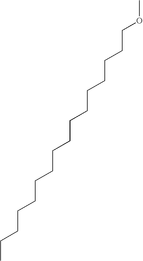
COCCCCCCCCCCCCCCCC
